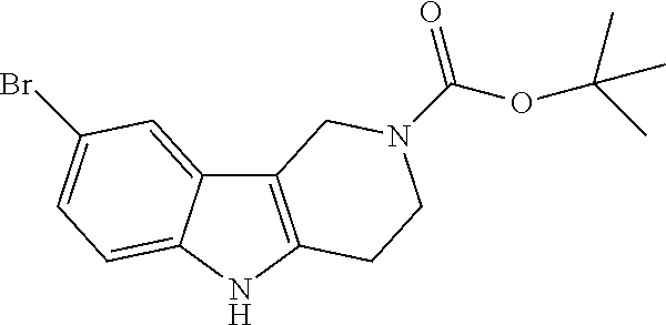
C12=C(NC3=CC=C(Br)C=C13)CCN(C(OC(C)(C)C)=O)C2
